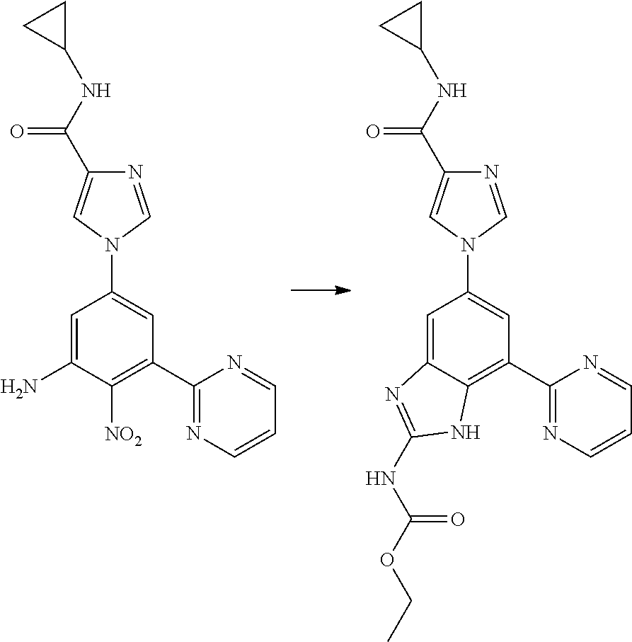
C1=C(N)C([NO2])=C(C2=NC=CC=N2)C=C1N1C=NC(C(NC2CC2)=O)=C1.C1=C2C(=C(C3=NC=CC=N3)C=C1N1C=NC(C(NC3CC3)=O)=C1)NC(NC(OCC)=O)=N2
